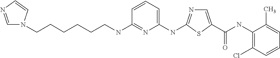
C(NC1=C(Cl)C=CC=C1C)(=O)C1=CN=C(NC2=CC=CC(NCCCCCCN3C=NC=C3)=N2)S1
